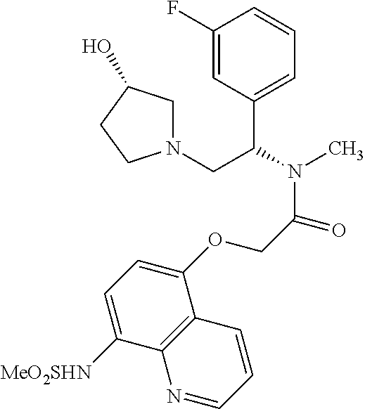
C1(F)=CC(C(CN2CC(O)CC2)N(C)C(=O)COC2=CC=C([MeO2SHN])C3=C2C=CC=N3)=CC=C1
